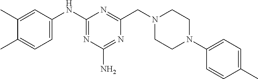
C1(C)=CC(NC2=NC(N)=NC(CN3CCN(C4=CC=C(C)C=C4)CC3)=N2)=CC=C1C
